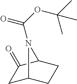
C1C2CCC(C1=O)N2C(=O)OC(C)(C)C
